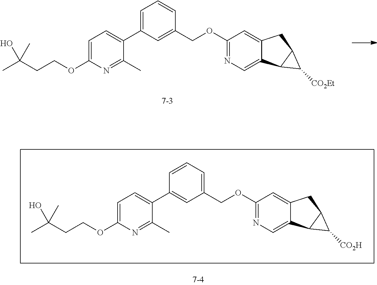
C1=C(OCCC(C)(C)O)N=C(C)C(C2=CC=CC(COC3=NC=C4C(=C3)CC3C4C3[CO2Et])=C2)=C1.C1=C(OCCC(C)(C)O)N=C(C)C(C2=CC(COC3=NC=C4C(=C3)CC3C4C3[CO2H])=CC=C2)=C1
